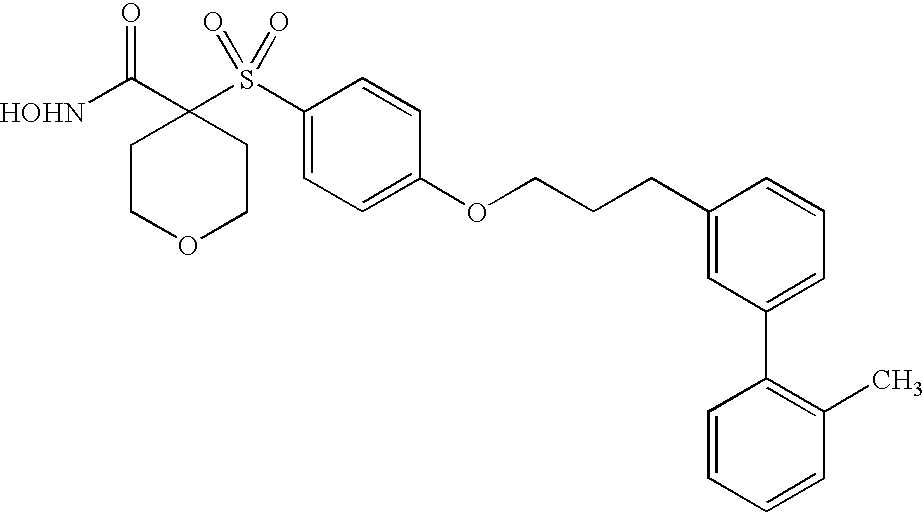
[HOHN]C(C1(S(C2=CC=C(OCCCC3=CC(C4=C(C)C=CC=C4)=CC=C3)C=C2)(=O)=O)CCOCC1)=O
